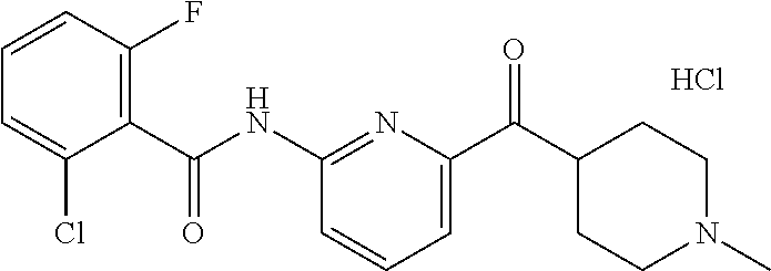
C1(NC(C2=C(F)C=CC=C2Cl)=O)=NC(C(C2CCN(C)CC2)=O)=CC=C1.Cl
